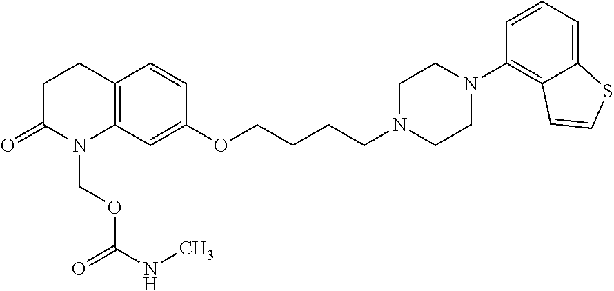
C1C(=O)N(COC(NC)=O)C2=C(C1)C=CC(OCCCCN1CCN(C3=C4C(=CC=C3)SC=C4)CC1)=C2
